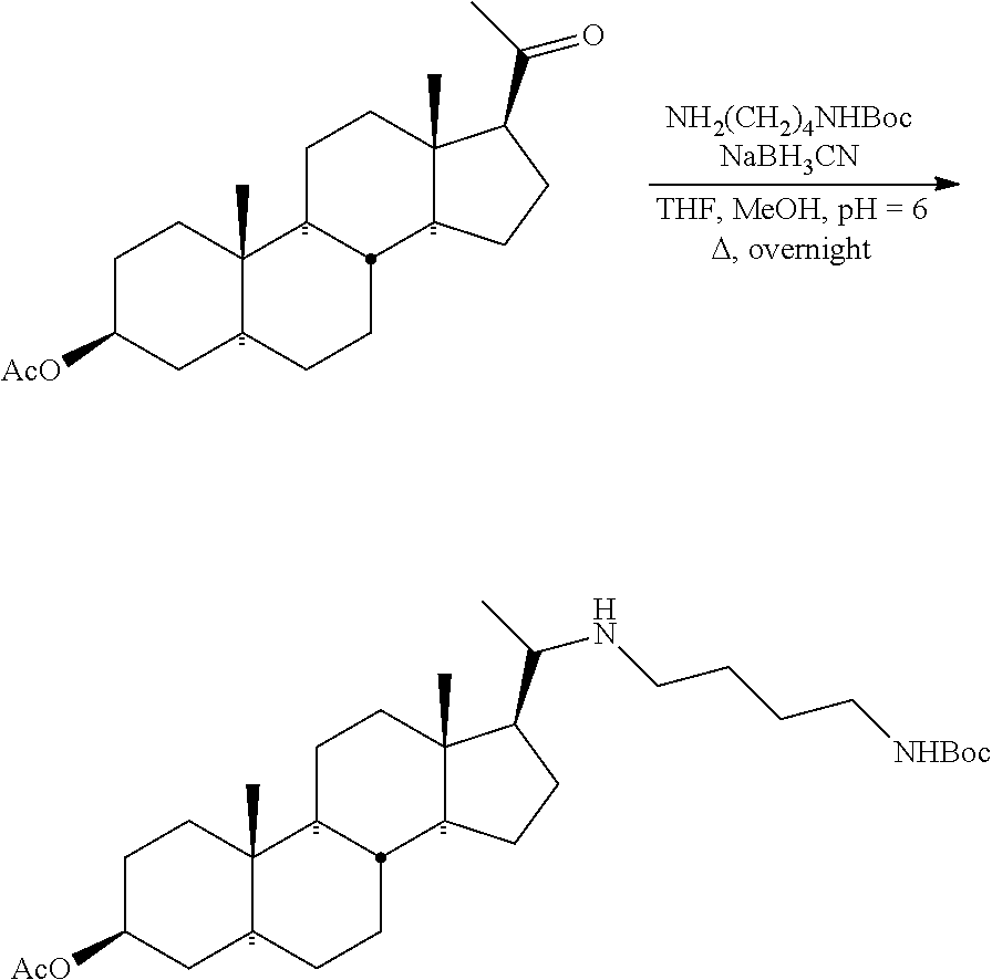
C1C([AcO])CC2C(C)(C1)C1CCC3(C)C(C(NCCCC[NHBoc])C)CCC3C1CC2.C1C([AcO])CC2C(C)(C1)C1CCC3(C)C(C(=O)C)CCC3C1CC2
